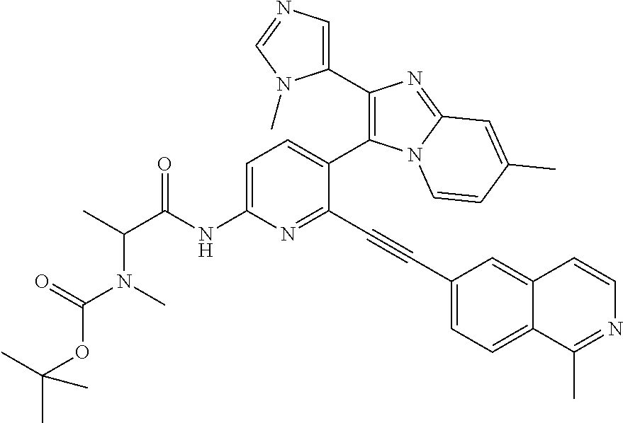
C1=C(NC(C(C)N(C(OC(C)(C)C)=O)C)=O)N=C(C#CC2=CC=C3C(=C2)C=CN=C3C)C(C2=C(C3=CN=CN3C)N=C3N2C=CC(C)=C3)=C1
